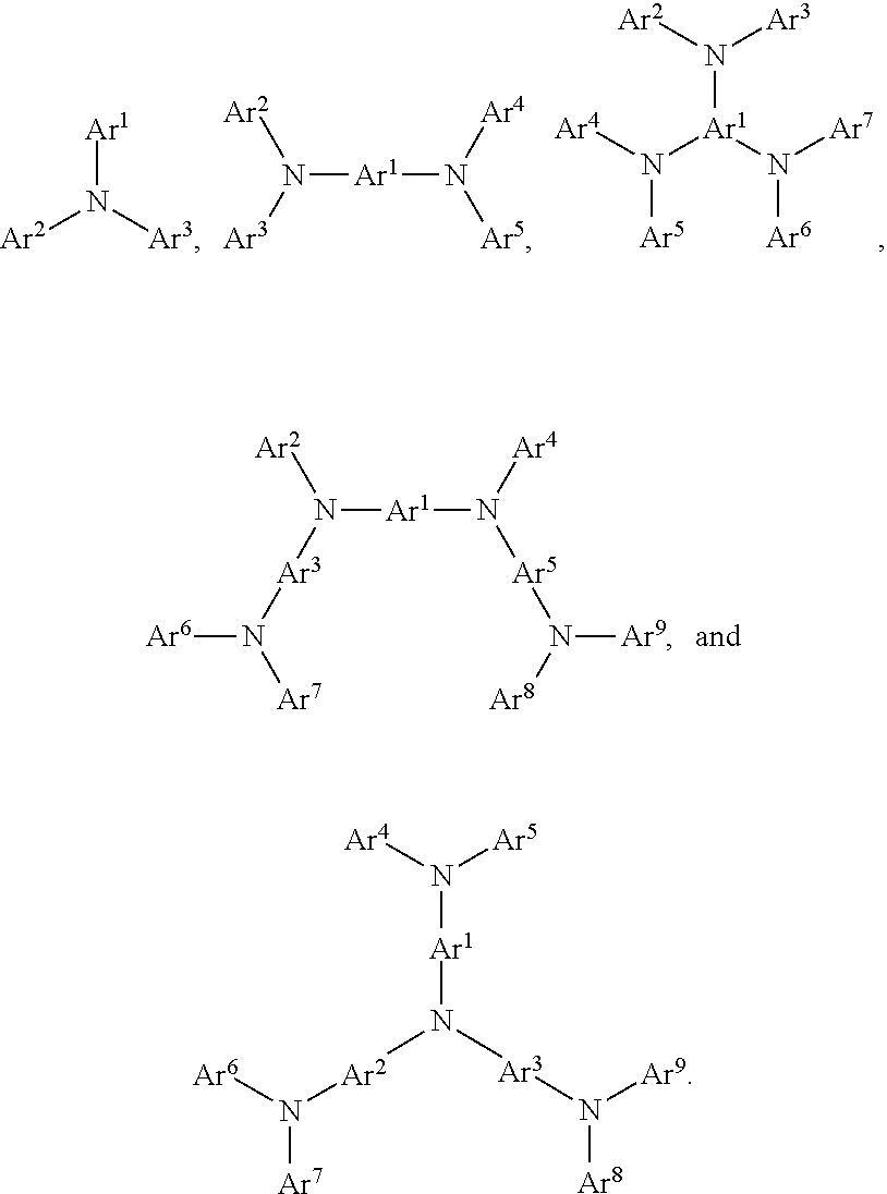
[Ar2]N([Ar3])[Ar1].N([Ar1]N([Ar5])[Ar4])([Ar2])[Ar3].[Ar4]N([Ar1](N([Ar7])[Ar6])N([Ar2])[Ar3])[Ar5].N([Ar1]N([Ar5]N([Ar9])[Ar8])[Ar4])([Ar2])[Ar3]N([Ar6])[Ar7].[Ar6]N([Ar2]N([Ar3]N([Ar9])[Ar8])[Ar1]N([Ar5])[Ar4])[Ar7]
